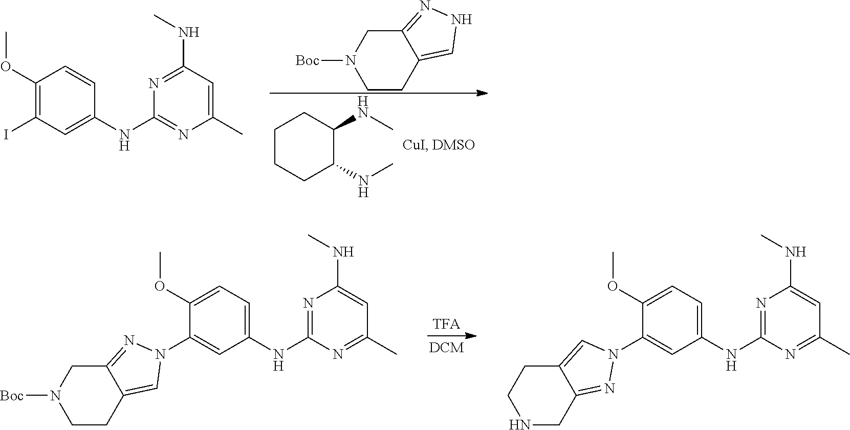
C1CC2=CNN=C2CN1[Boc].C1CCC(NC)C(NC)C1.C1(OC)=C(I)C=C(NC2=NC(C)=CC(NC)=N2)C=C1.C1(OC)=CC=C(NC2=NC(NC)=CC(C)=N2)C=C1N1N=C2C(=C1)CCN([Boc])C2.C1(OC)=CC=C(NC2=NC(NC)=CC(C)=N2)C=C1N1C=C2C(=N1)CNCC2
